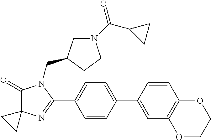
C1(=O)C2(N=C(C3=CC=C(C4=CC5=C(C=C4)OCCO5)C=C3)N1CC1CN(C(C3CC3)=O)CC1)CC2
